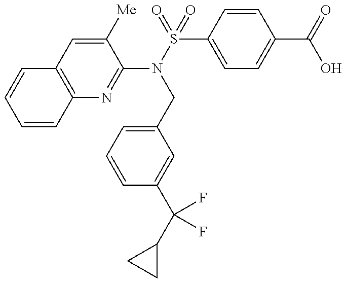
C12=C(N=C(N(S(=O)(C3=CC=C(C(=O)O)C=C3)=O)CC3=CC=CC(C(C4CC4)(F)F)=C3)C([Me])=C1)C=CC=C2
